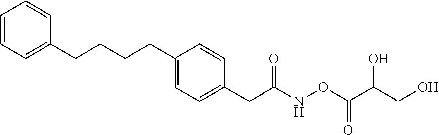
C1=CC=C(CCCCC2=CC=C(CC(NOC(C(CO)O)=O)=O)C=C2)C=C1
